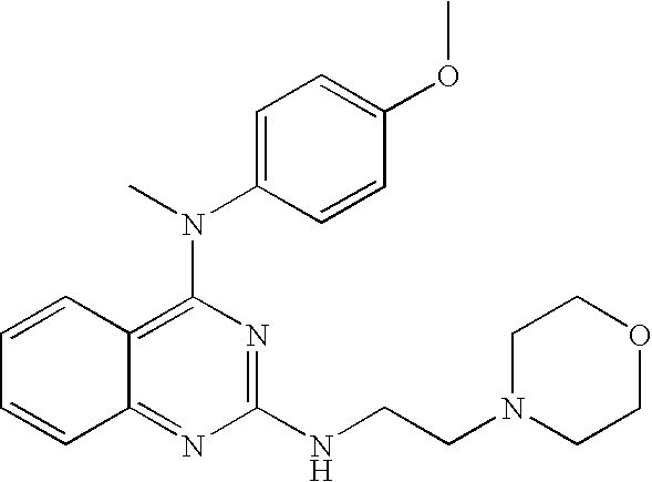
C1=CC2=C(N(C3=CC=C(OC)C=C3)C)N=C(NCCN3CCOCC3)N=C2C=C1
